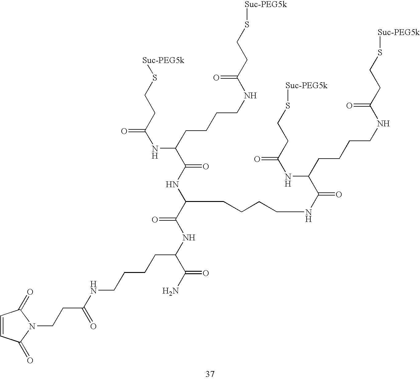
O=C(C(NC(=O)CCS[Suc-PEG5k])CCCCNC(=O)CCS[Suc-PEG5k])NC(C(NC(C(N)=O)CCCCNC(CCN1C(=O)C=CC1=O)=O)=O)CCCCNC(=O)C(NC(=O)CCS[Suc-PEG5k])CCCCNC(=O)CCS[Suc-PEG5k]
